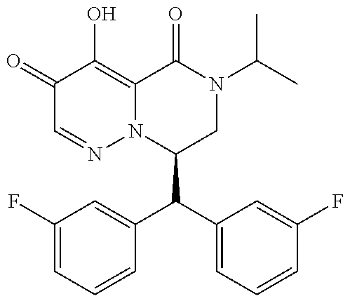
C1(C(C2=CC=CC(F)=C2)C2=CC(F)=CC=C2)CN(C(C)C)C(=O)C2=C(O)C(=O)C=NN12
